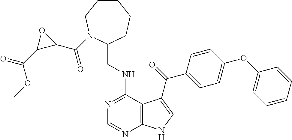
C1=CC=CC(OC2=CC=C(C(=O)C3=CNC4=C3C(NCC3CCCCCN3C(C3C(C(=O)OC)O3)=O)=NC=N4)C=C2)=C1
